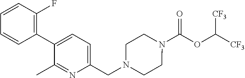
N1(C(OC([CF3])[CF3])=O)CCN(CC2=CC=C(C3=C(F)C=CC=C3)C(C)=N2)CC1
